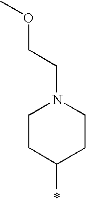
C1CC(*)CCN1CCOC
